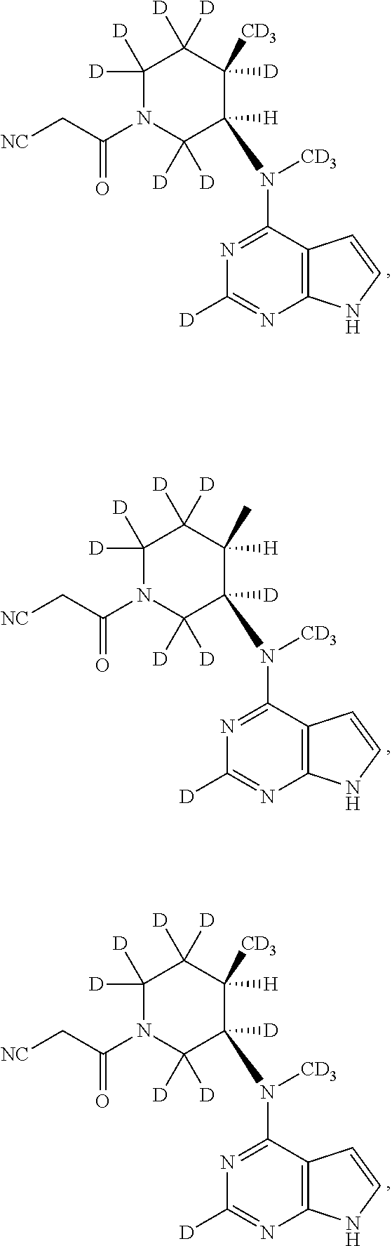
C12=C(C(N([CD3])C3([H])C([D])([D])N(C(C[NC])=O)C([D])([D])C([D])([D])C3([D])[CD3])=NC([D])=N1)C=CN2.C12=C(C(N([CD3])C3([D])C([D])([D])N(C(C[NC])=O)C([D])([D])C([D])([D])C3([H])C)=NC([D])=N1)C=CN2.C12=C(C(N([CD3])C3([D])C([D])([D])N(C(C[NC])=O)C([D])([D])C([D])([D])C3([H])[CD3])=NC([D])=N1)C=CN2
